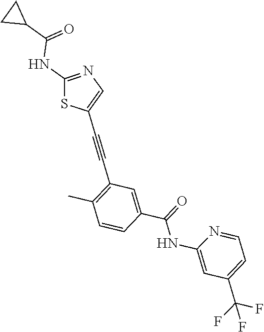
C1=CC(C(NC2=CC(C(F)(F)F)=CC=N2)=O)=CC(C#CC2=CN=C(NC(C3CC3)=O)S2)=C1C
